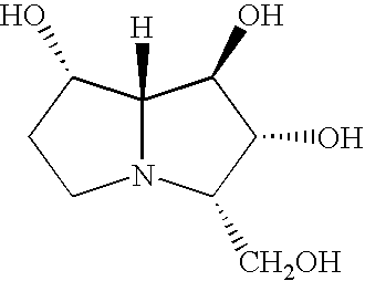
N12C([H])(C(O)CC1)C(O)C(O)C2[CH2OH]
